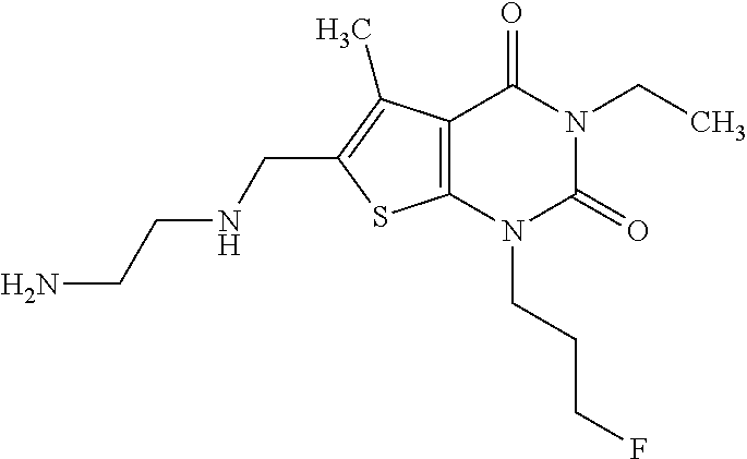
C12=C(N(CCCF)C(=O)N(CC)C1=O)SC(CNCCN)=C2C
